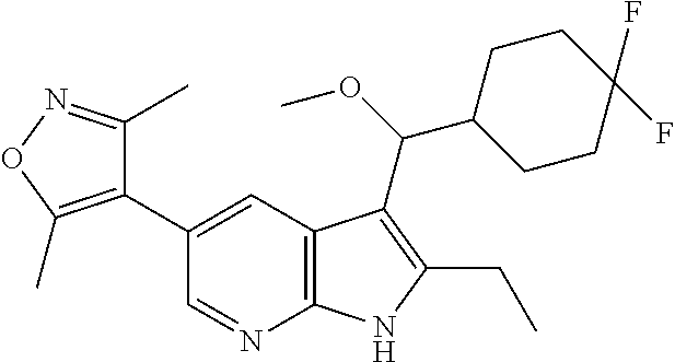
C1(C2=CC3=C(N=C2)NC(CC)=C3C(C2CCC(F)(F)CC2)OC)=C(C)ON=C1C
